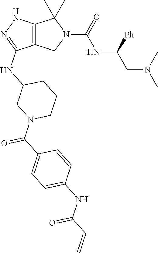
C12=C(CN(C(=O)NC(CN(C)C)[Ph])C1(C)C)C(NC1CN(C(C3=CC=C(NC(C=C)=O)C=C3)=O)CCC1)=NN2
